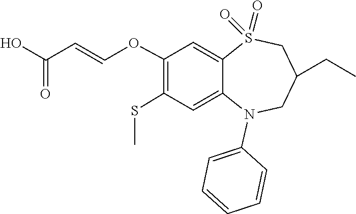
OC(=O)C=COC1=C(SC)C=C2C(=C1)S(=O)(=O)CC(CC)CN2C1=CC=CC=C1
